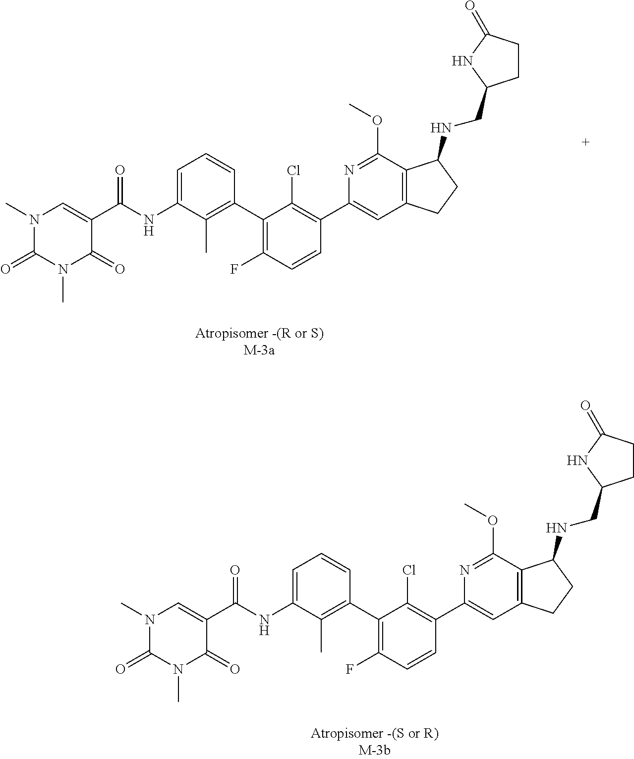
N1(C)C(=O)N(C)C(=O)C(C(NC2=CC=CC(C3=C(F)C=CC(C4=CC5=C(C(OC)=N4)C(NCC4CCC(=O)N4)CC5)=C3Cl)=C2C)=O)=C1.N1(C)C(=O)N(C)C(=O)C(C(NC2=CC=CC(C3=C(F)C=CC(C4=CC5=C(C(OC)=N4)C(NCC4CCC(=O)N4)CC5)=C3Cl)=C2C)=O)=C1
